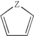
C1=C[Z]C=C1
